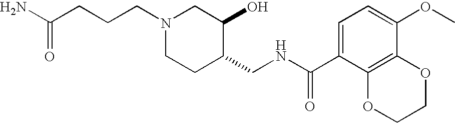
C(CCCN1CCC(CNC(C2=CC=C(OC)C3=C2OCCO3)=O)C(O)C1)(N)=O
